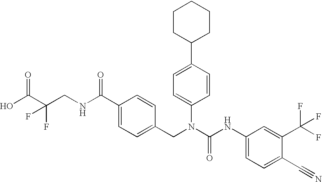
OC(C(CNC(C1=CC=C(CN(C(NC2=CC=C(C#N)C(C(F)(F)F)=C2)=O)C2=CC=C(C3CCCCC3)C=C2)C=C1)=O)(F)F)=O
